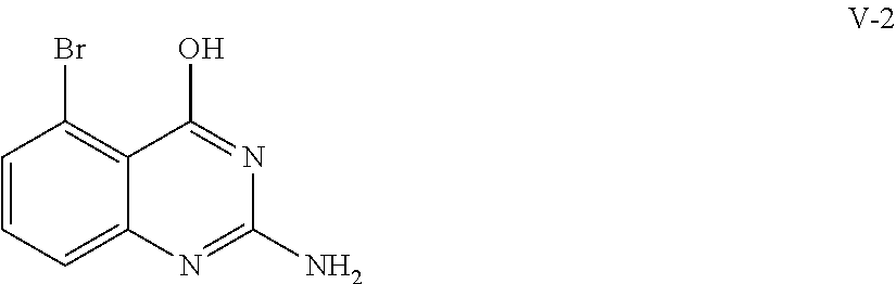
C1=CC=C2C(=C1Br)C(O)=NC(N)=N2
